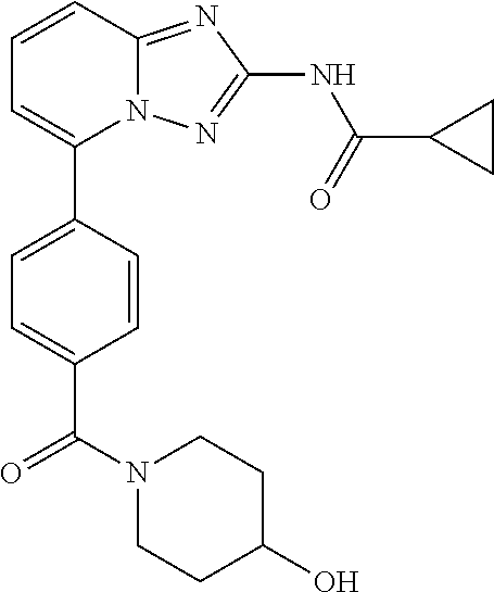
C1=CC2=NC(NC(=O)C3CC3)=NN2C(C2=CC=C(C(N3CCC(O)CC3)=O)C=C2)=C1
